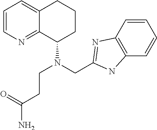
C1=CN=C2C(=C1)CCCC2N(CCC(=O)N)CC1=NC2=C(C=CC=C2)N1
